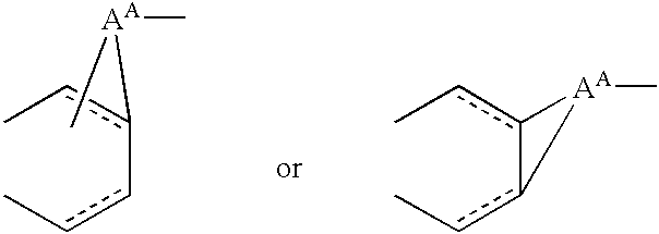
Ccc(-ccC)[AA](C)C.Ccc1-c(cC)[AA]1C
